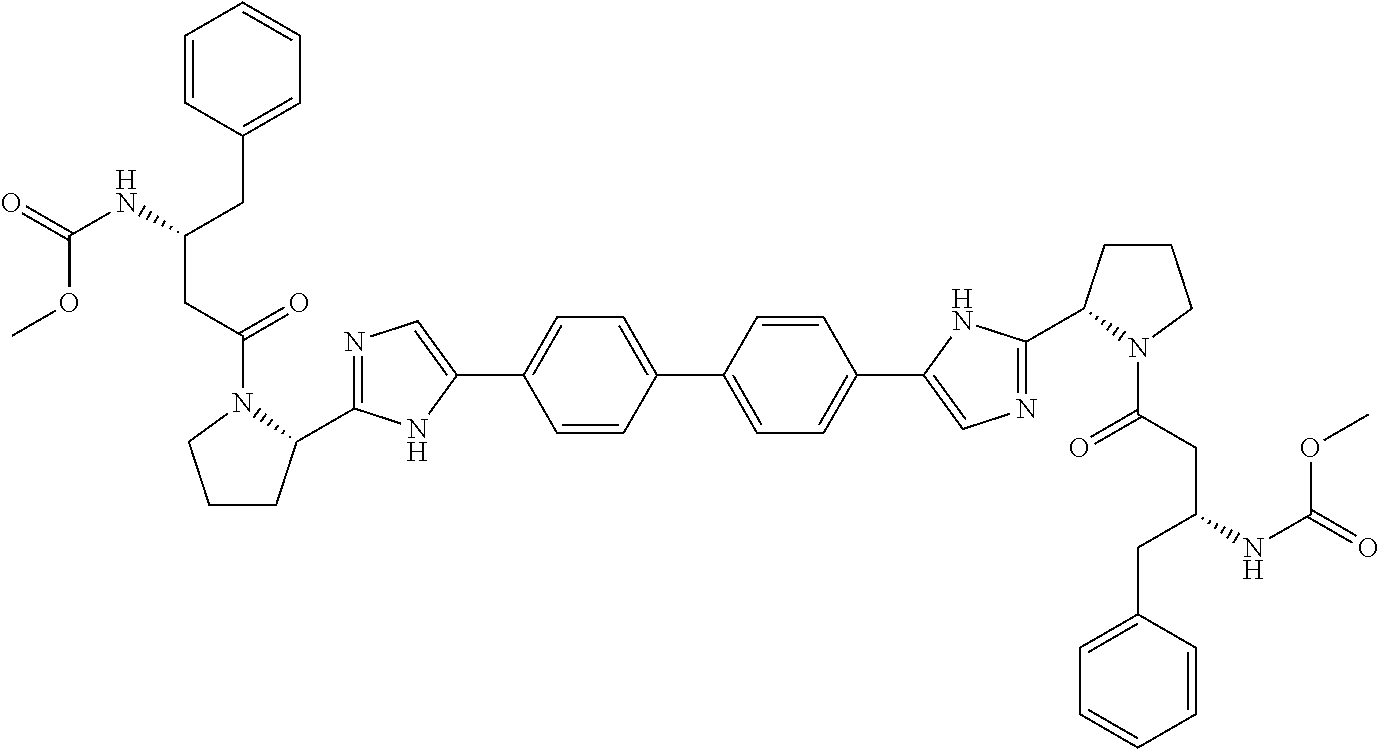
C1(C2CCCN2C(=O)CC(CC2=CC=CC=C2)NC(=O)OC)=NC=C(C2=CC=C(C3=CC=C(C4=CN=C(C5CCCN5C(=O)CC(CC5=CC=CC=C5)NC(OC)=O)N4)C=C3)C=C2)N1
